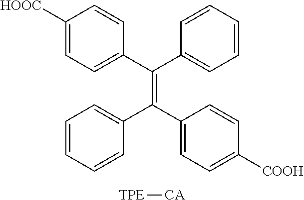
C1([HOOC])=CC=C(C(C2=CC=CC=C2)=C(C2=CC=C([COOH])C=C2)C2=CC=CC=C2)C=C1.[TPE][CA]
